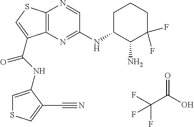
C12=C(N=C(NC3CCCC(F)(F)C3N)C=N1)C(C(=O)NC1=CSC=C1C#N)=CS2.C(C(O)=O)(F)(F)F
